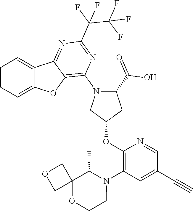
C1=CC=C2C(=C1)C1=NC(C(F)(F)C(F)(F)F)=NC(N3C(C(=O)O)CC(OC4=C(N5C(C)C6(OCC5)COC6)C=C(C#C)C=N4)C3)=C1O2
